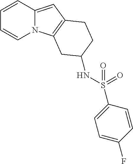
N12C(=CC3=C1CC(NS(=O)(=O)C1=CC=C(F)C=C1)CC3)C=CC=C2
